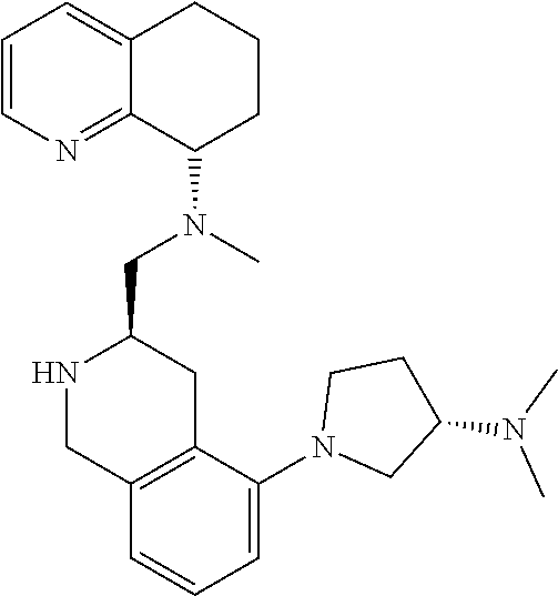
C1=CN=C2C(=C1)CCCC2N(C)CC1NCC2=C(C1)C(N1CC(N(C)C)CC1)=CC=C2
